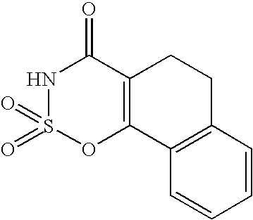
N1S(=O)(=O)OC2=C(C1=O)CCC1=C2C=CC=C1
